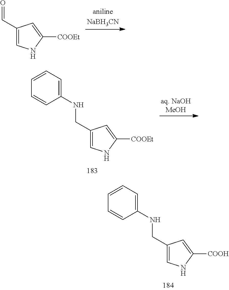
C1(C=O)=CNC([COOEt])=C1.C1(CNC2=CC=CC=C2)=CNC([COOEt])=C1.C1(CNC2=CC=CC=C2)=CNC([COOH])=C1
